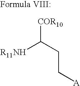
[COR10]C(CC[A])[R11NH]
